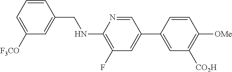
C1=CC(CNC2=C(F)C=C(C3=CC([CO2H])=C([OMe])C=C3)C=N2)=CC([F3CO])=C1
